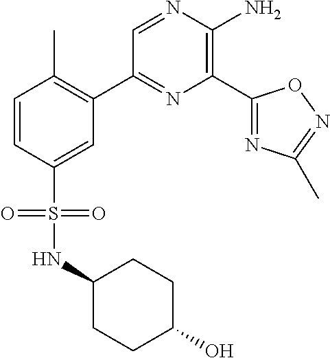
C1(C2=C(C)C=CC(S(=O)(=O)NC3CCC(O)CC3)=C2)=NC(C2=NC(C)=NO2)=C(N)N=C1
